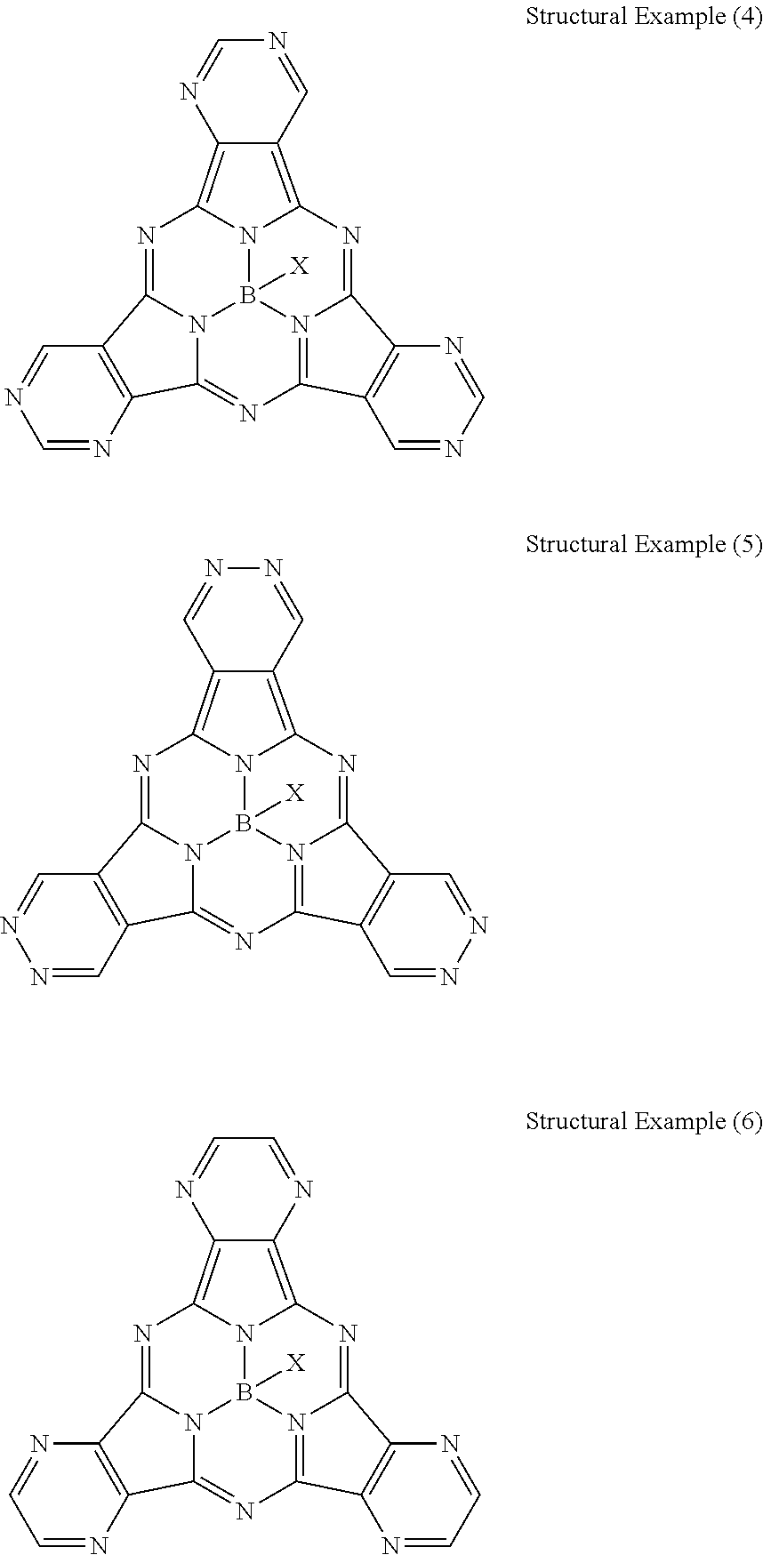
N1=C2N3B4([X])N5C1=C1C(=C5N=C5N4=C(N=C3C3=C2C=NC=N3)C2=C5N=CN=C2)C=NC=N1.N1=C2N3B4([X])N5C1=C1C(=C5N=C5N4=C(N=C3C3=C2C=NN=C3)C2=C5C=NN=C2)C=NN=C1.N1=C2N3B4([X])N5C1=C1C(=C5N=C5N4=C(N=C3C3=C2N=CC=N3)C2=C5N=CC=N2)N=CC=N1
